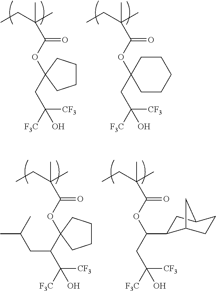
CCC(C)(C(OC1(CC([CF3])(O)[F3C])CCCC1)=O)C.CCC(C)(C(OC1(CC([CF3])(O)[F3C])CCCCC1)=O)C.CCC(C)(C(OC1(C(C([CF3])(O)[F3C])CC(C)C)CCCC1)=O)C.CCC(C)(C(OC(CC([CF3])(O)[F3C])C1CC2CCC1C2)=O)C
